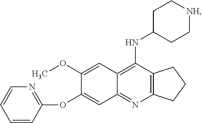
C12=C(N=C3C(=C1NC1CC[NH]CC1)C=C(OC)C(OC1=NC=CC=C1)=C3)CCC2
